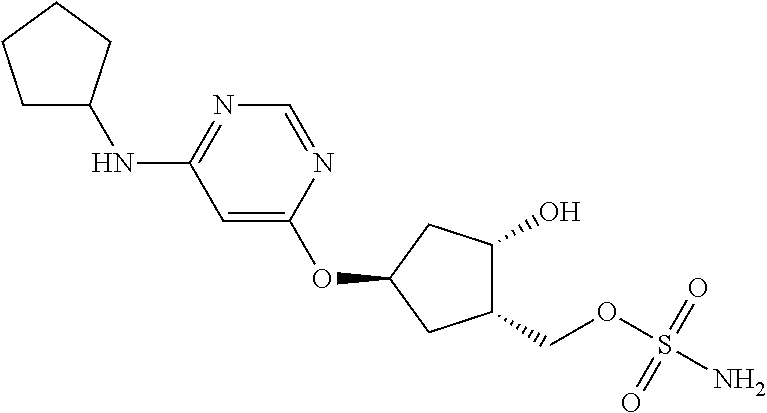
C1(COS(N)(=O)=O)C(O)CC(OC2=CC(NC3CCCC3)=NC=N2)C1
